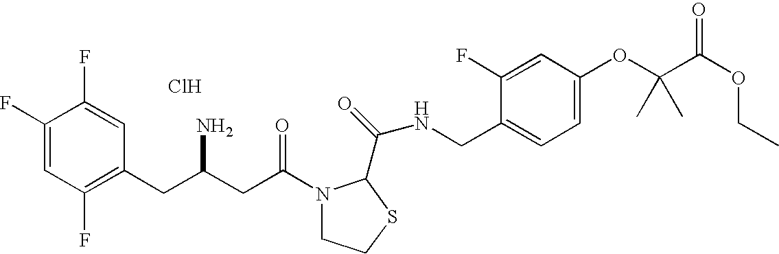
Cl.C1(F)=CC(F)=C(CC(CC(=O)N2CCSC2C(=O)NCC2=CC=C(OC(C(OCC)=O)(C)C)C=C2F)N)C=C1F
